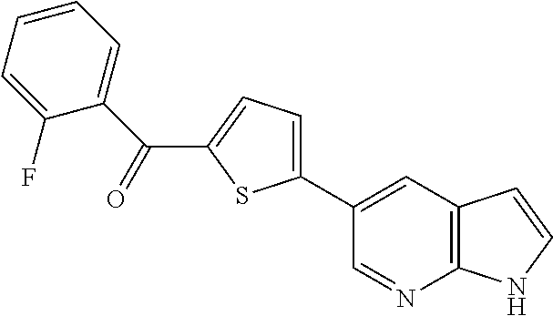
C1(C2=CC3=C(N=C2)NC=C3)=CC=C(C(=O)C2=CC=CC=C2F)S1
